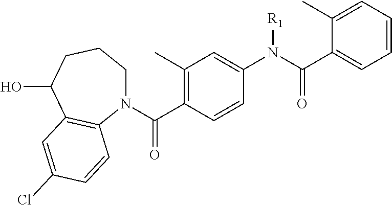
C1=CC=C(C)C(C(=O)N([R1])C2=CC(C)=C(C(=O)N3CCCC(O)C4=C3C=CC(Cl)=C4)C=C2)=C1
